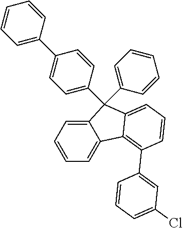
C12=CC=CC=C1C1=C(C3=CC(Cl)=CC=C3)C=CC=C1C2(C1=CC=CC=C1)C1=CC=C(C2=CC=CC=C2)C=C1
